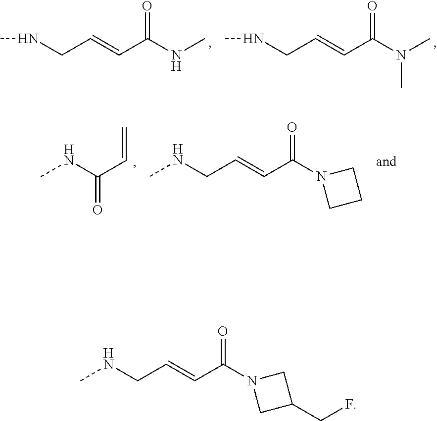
N(CC=CC(NC)=O)C.N(CC=CC(N(C)C)=O)C.CNC(C=C)=O.CNCC=CC(N1CCC1)=O.CNCC=CC(N1CC(CF)C1)=O
